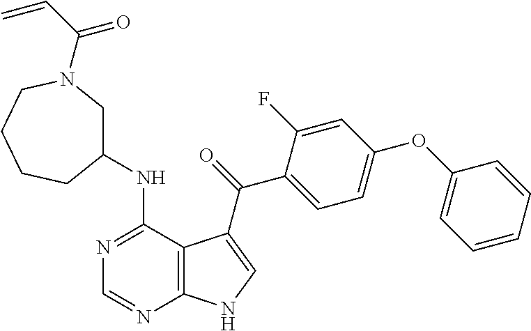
N1=C(NC2CN(C(C=C)=O)CCCC2)C2=C(N=C1)NC=C2C(=O)C1=CC=C(OC2=CC=CC=C2)C=C1F
